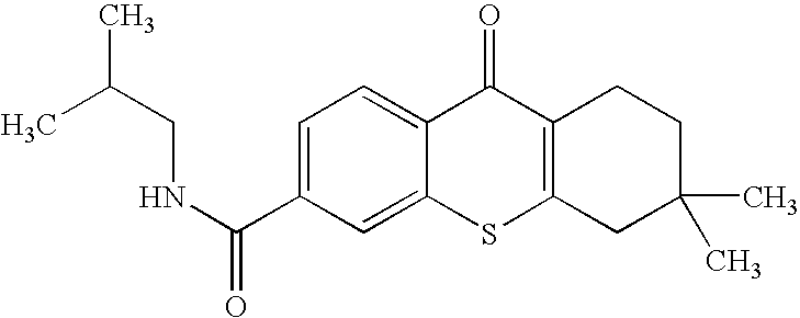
C1(C(NCC(C)C)=O)=CC=C2C(=C1)SC1=C(C2=O)CCC(C)(C)C1
